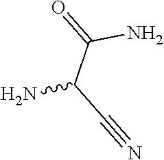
NC(C(N)=O)C#N
